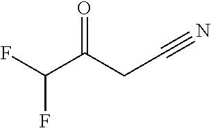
C(F)(F)C(CC#N)=O
